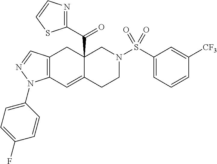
C12(C(C3=NC=CS3)=O)C(=CC3=C(C1)C=NN3C1=CC=C(F)C=C1)CCN(S(C1=CC=CC([CF3])=C1)(=O)=O)C2
